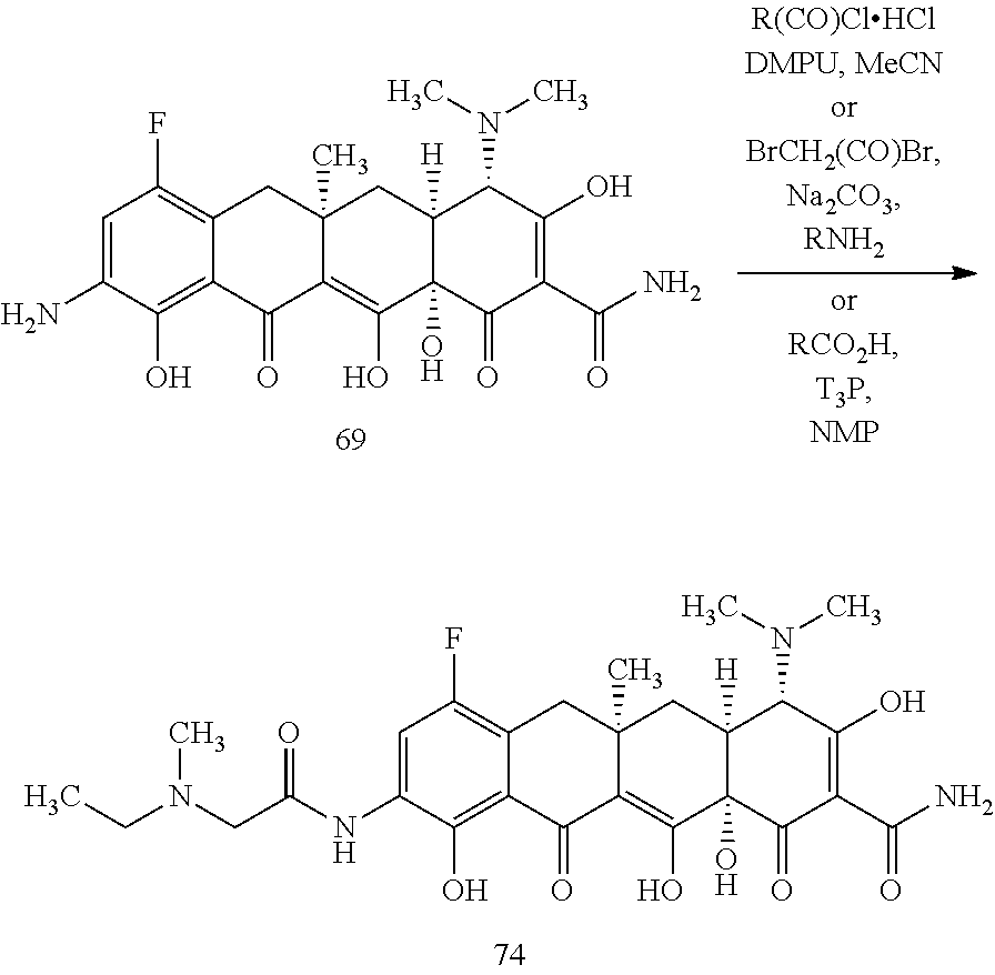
C1=C(N)C(O)=C2C(=C1F)CC1(C)C(=C(O)C3(O)C([H])(C1)C(N(C)C)C(O)=C(C(N)=O)C3=O)C2=O.C1=C(NC(CN(CC)C)=O)C(O)=C2C(=C1F)CC1(C)C(=C(O)C3(O)C([H])(C1)C(N(C)C)C(O)=C(C(N)=O)C3=O)C2=O
